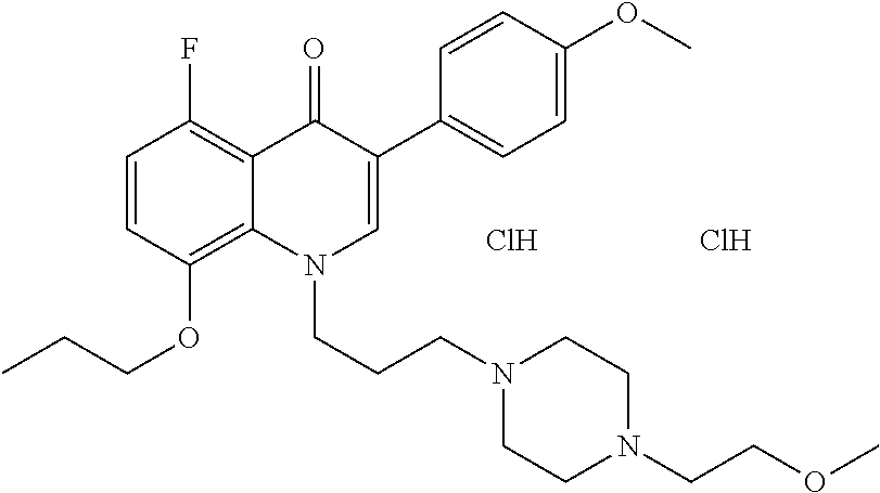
C1=CC(OCCC)=C2C(=C1F)C(=O)C(C1=CC=C(OC)C=C1)=CN2CCCN1CCN(CCOC)CC1.Cl.Cl
